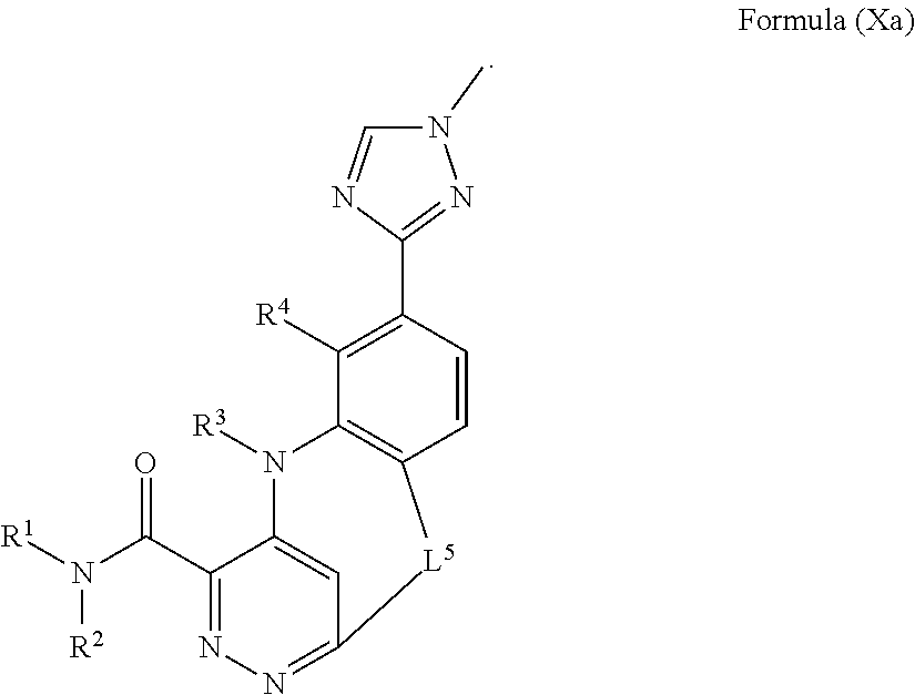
C1(C(=O)N([R2])[R1])=NN=C2C=C1N([R3])C1=C(C=CC(C3=NN(C)C=N3)=C1[R4])[L5]2
